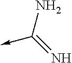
NC(=N)->C
